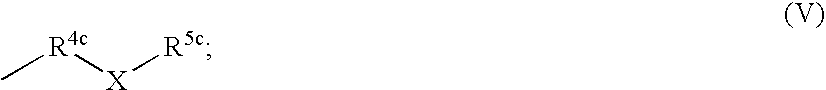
C[R4c][X][R5c]
